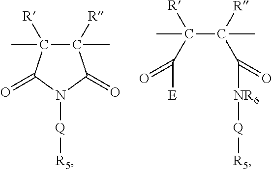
C1(C)([R])C(C)([R])C(=O)N([Q][R5])C1=O.CC(C(C)([R])C([NR6][Q][R5])=O)([R])C([E])=O
